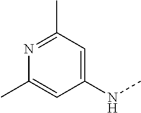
C1(NC)=CC(C)=NC(C)=C1
